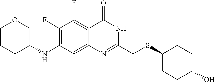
C1(F)=C(NC2COCCC2)C=C2C(=C1F)C(=O)NC(CSC1CCC(O)CC1)=N2
